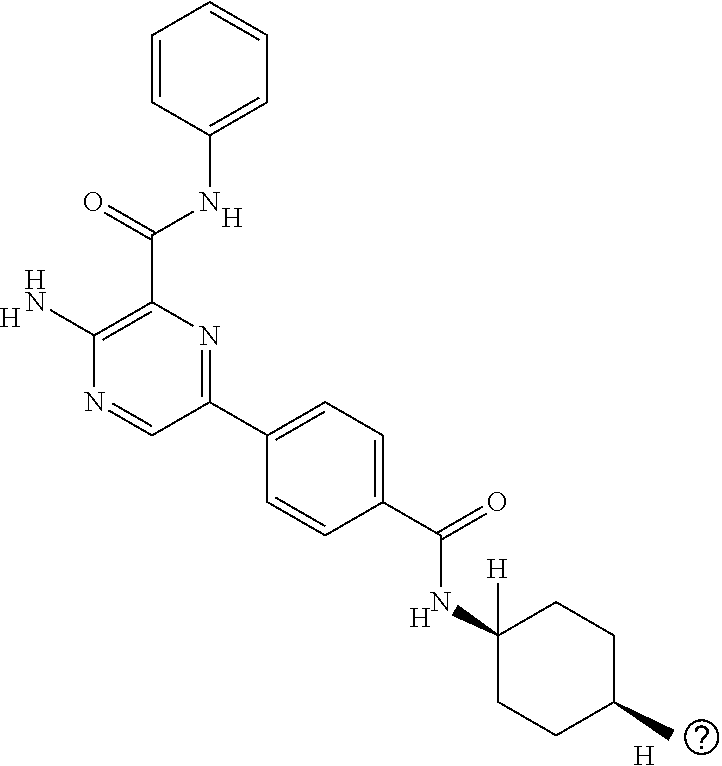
C1=CC=CC=C1NC(C1=C(N)N=CC(C2=CC=C(C(NC3([H])CCC(C)CC3)=O)C=C2)=N1)=O.[H].[H].[H].[H]
